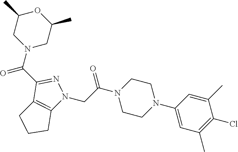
C1(C(N2CC(C)OC(C)C2)=O)=NN(CC(N2CCN(C3=CC(C)=C(Cl)C(C)=C3)CC2)=O)C2=C1CCC2
